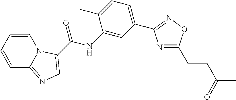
C(=O)(NC1=CC(C2=NOC(CCC(=O)C)=N2)=CC=C1C)C1=CN=C2C=CC=CN21
